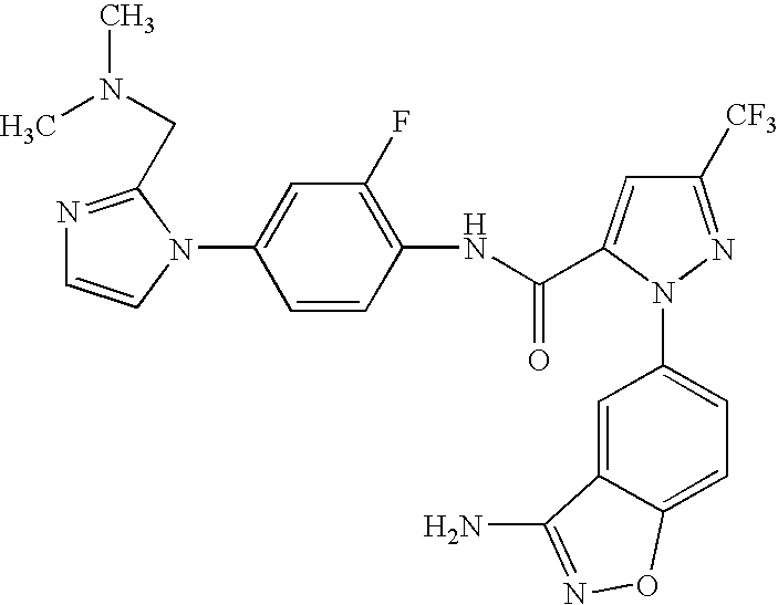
C1=CC(NC(=O)C2=CC([CF3])=NN2C2=CC=C3C(=C2)C(N)=NO3)=C(F)C=C1N1C(CN(C)C)=NC=C1
